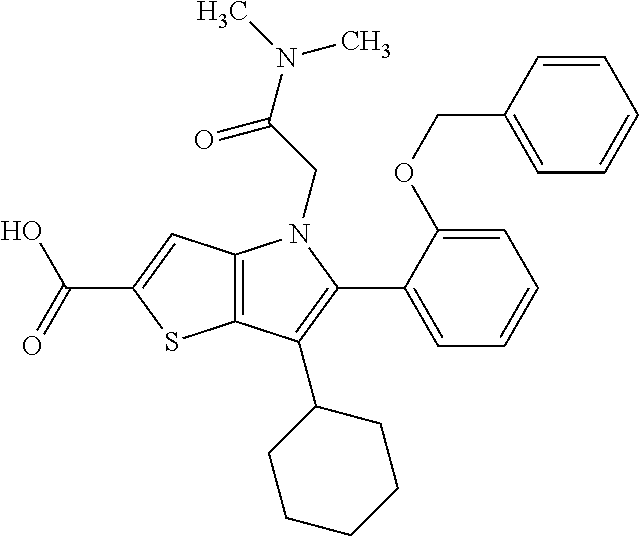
C12=C(C=C(C(=O)O)S1)N(CC(N(C)C)=O)C(C1=CC=CC=C1OCC1=CC=CC=C1)=C2C1CCCCC1
